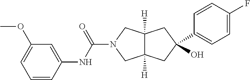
C1=CC(NC(=O)N2CC3([H])C([H])(C2)CC(C2=CC=C(F)C=C2)(O)C3)=CC(OC)=C1
